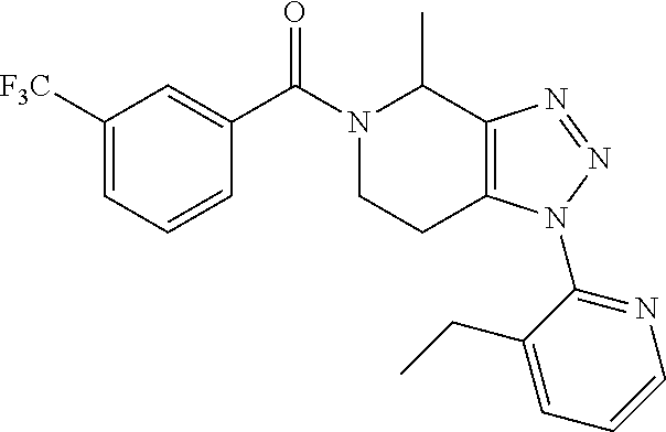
[F3C]C1=CC=CC(C(N2C(C)C3=C(CC2)N(C2=NC=CC=C2CC)N=N3)=O)=C1
